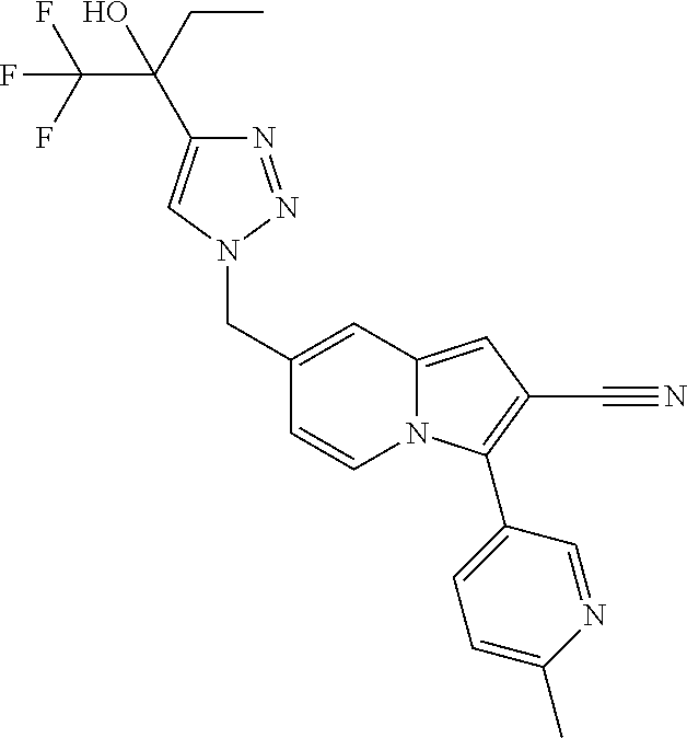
N1=NN(CC2=CC3=CC(C#N)=C(C4=CC=C(C)N=C4)N3C=C2)C=C1C(CC)(C(F)(F)F)O
